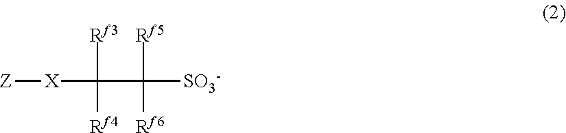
[Z][X]C([Rf3])([Rf4])C([Rf5])([Rf6])[SO3-]
